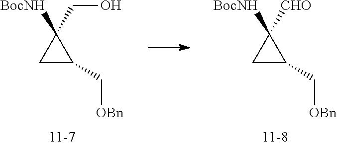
C1C(C[OBn])C1([CHO])[BocNH].C1C(C[OBn])C1(CO)[BocNH]
